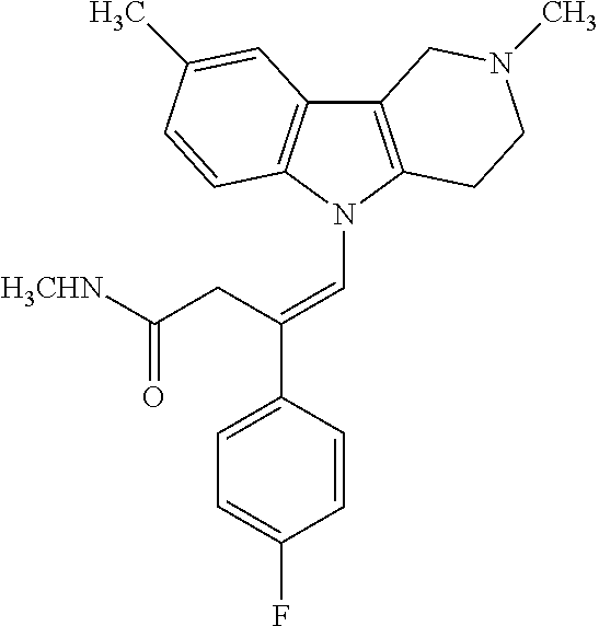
C12=C(N(C=C(C3=CC=C(F)C=C3)CC([H3CHN])=O)C3=C1C=C(C)C=C3)CCN(C)C2
